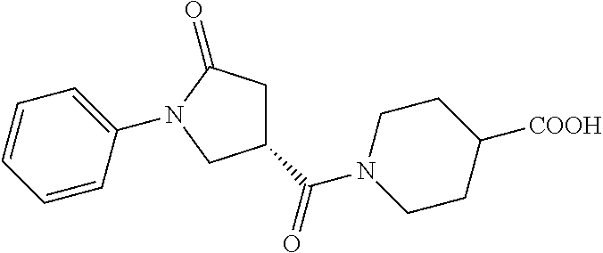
C1(C(=O)N2CCC([COOH])CC2)CC(=O)N(C2=CC=CC=C2)C1
